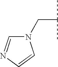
C(C(C)C)N1C=NC=C1
